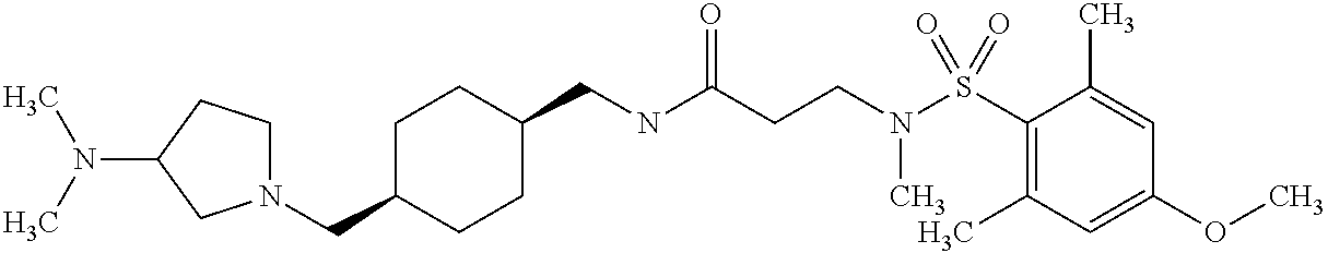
N1(CC2CCC(CNC(CCN(S(C3=C(C)C=C(OC)C=C3C)(=O)=O)C)=O)CC2)CCC(N(C)C)C1
